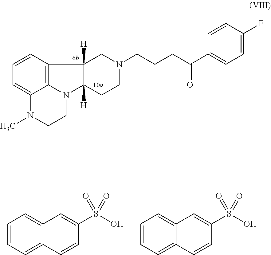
C1=CC2=C3C(=C1)N(C)CCN3C1([H])C2([H])CN(CCCC(=O)C2=CC=C(F)C=C2)CC1.C1=CC=C2C(=C1)C=C(S(O)(=O)=O)C=C2.C1=CC=C2C(=C1)C=C(S(O)(=O)=O)C=C2
